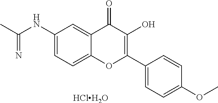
C1(NC(C)=N)=CC=C2C(=C1)C(=O)C(O)=C(C1=CC=C(OC)C=C1)O2.[HClH2O]
